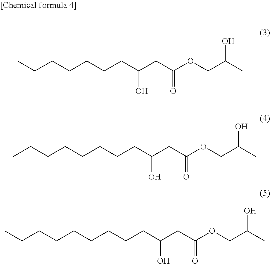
C(CCCCCC(CC(OCC(C)O)=O)O)C.C(CCCCCC(CC(OCC(C)O)=O)O)CC.C(CCCCCC(CC(OCC(C)O)=O)O)CCC
